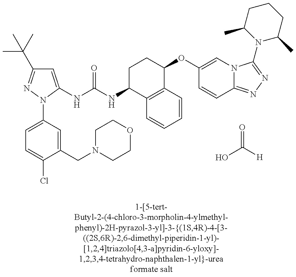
OC(=O)[H].C1=C(NC(=O)NC2C3=C(C(OC4=CN5C(=NN=C5N5C(C)CCCC5C)C=C4)CC2)C=CC=C3)N(C2=CC=C(Cl)C(CN3CCOCC3)=C2)N=C1C(C)(C)C
